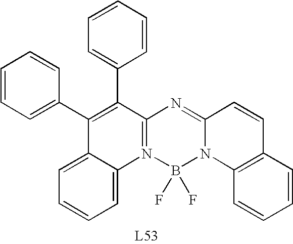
C1=CC=C(C2=C(C3=CC=CC=C3)C3=N(C4=CC=CC=C24)B(F)(F)N2C(=N3)C=CC3=C2C=CC=C3)C=C1
